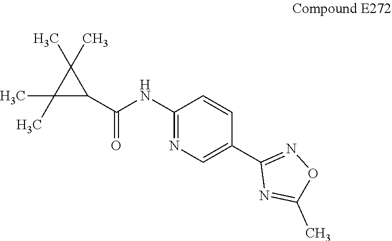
C1(NC(C2C(C)(C)C2(C)C)=O)=NC=C(C2=NOC(C)=N2)C=C1
